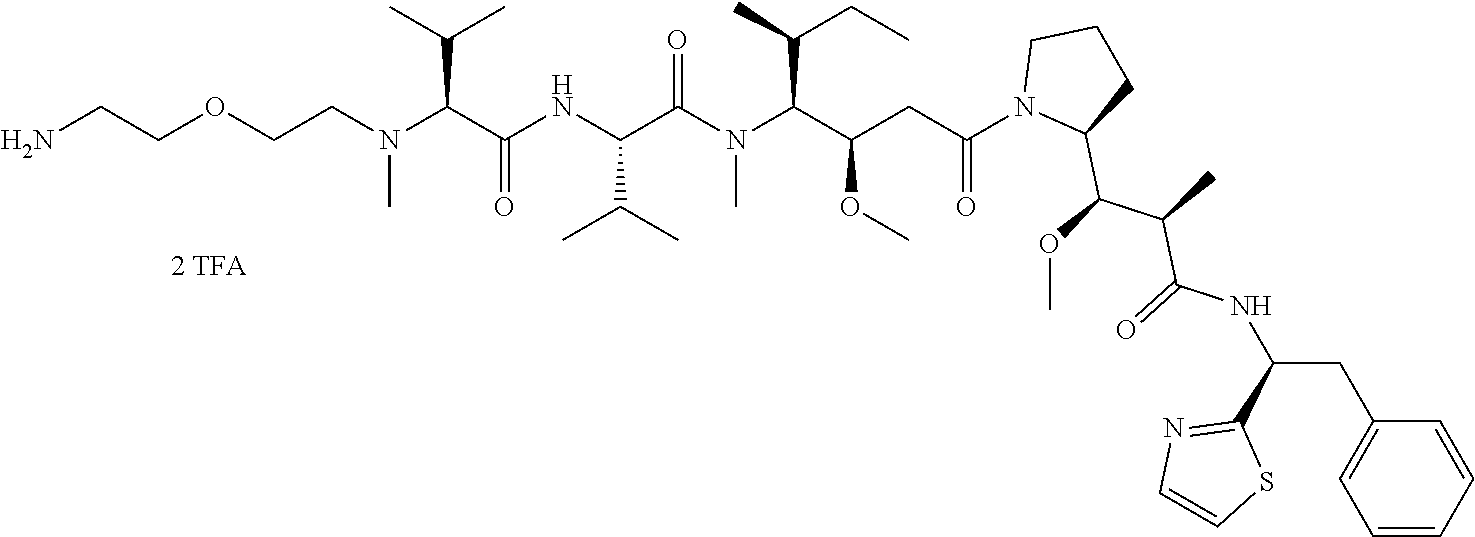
O(CCN(C(C(C)C)C(NC(C(=O)N(C(C(C)CC)C(CC(N1C(C(OC)C(C)C(=O)NC(CC2=CC=CC=C2)C2=NC=CS2)CCC1)=O)OC)C)C(C)C)=O)C)CCN
